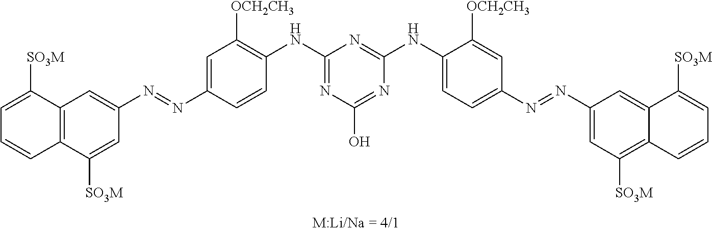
C12=C(C([SO3M])=CC(N=NC3=CC([OCH2CH3])=C(NC4=NC(O)=NC(NC5=CC=C(N=NC6=CC([SO3M])=C7C(=C6)C([SO3M])=CC=C7)C=C5[OCH2CH3])=N4)C=C3)=C1)C=CC=C2[SO3M]
